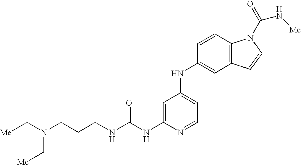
N(C(NC1=CC(NC2=CC3=C(C=C2)N(C(=O)N[Me])C=C3)=CC=N1)=O)CCCN(C[Me])C[Me]
